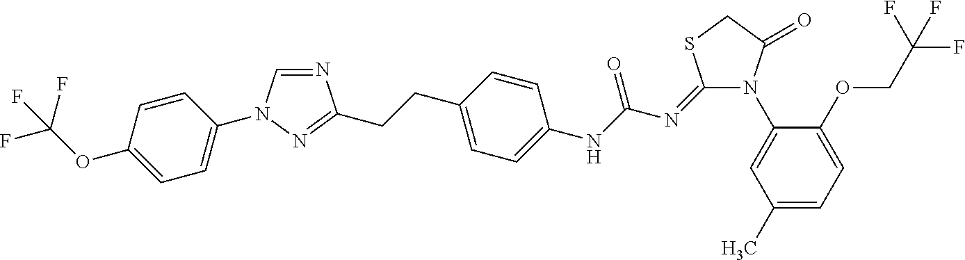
N1=CN(C2=CC=C(OC(F)(F)F)C=C2)N=C1CCC1=CC=C(NC(N=C2N(C3=CC(C)=CC=C3OCC(F)(F)F)C(=O)CS2)=O)C=C1
